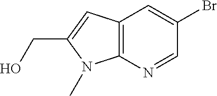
C12=C(N=CC(Br)=C1)N(C)C(CO)=C2
